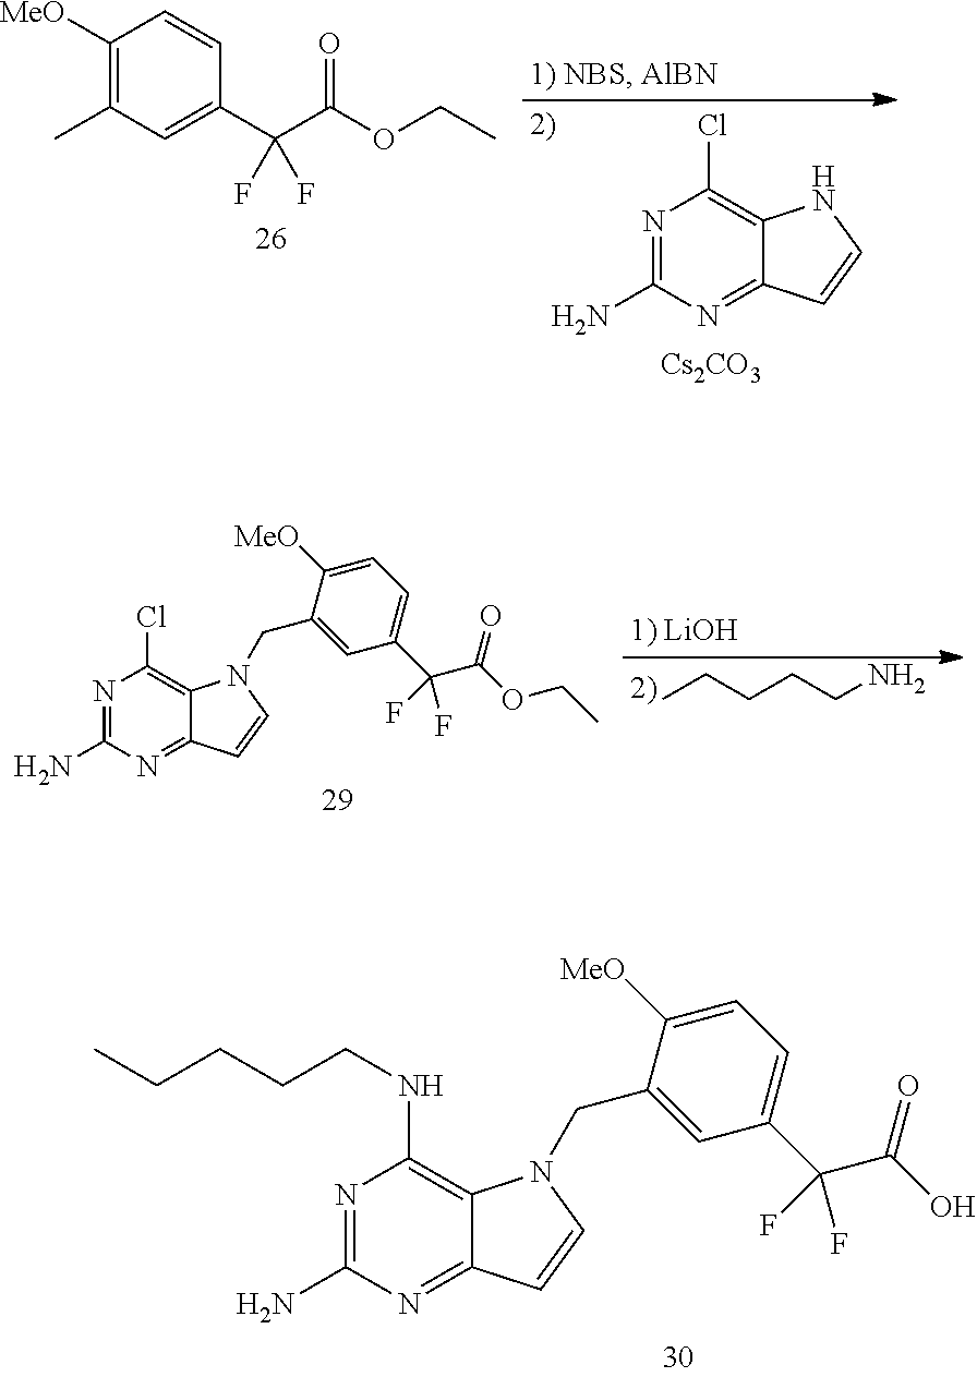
N1=C(N)N=C2C(=C1Cl)NC=C2.[Cs2CO3].C1([MeO])=C(C)C=C(C(C(=O)OCC)(F)F)C=C1.CCCCCN.N1=C(N)N=C2C(=C1Cl)N(CC1=CC(C(C(=O)OCC)(F)F)=CC=C1[MeO])C=C2.N1=C(N)N=C2C(=C1NCCCCC)N(CC1=CC(C(C(=O)O)(F)F)=CC=C1[MeO])C=C2
